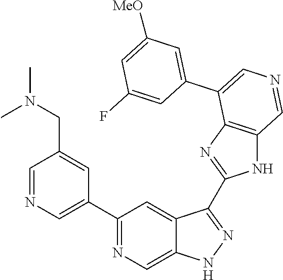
C1(C2=CN=CC(CN(C)C)=C2)=NC=C2C(=C1)C(C1=NC3=C(N1)C=NC=C3C1=CC([MeO])=CC(F)=C1)=NN2
